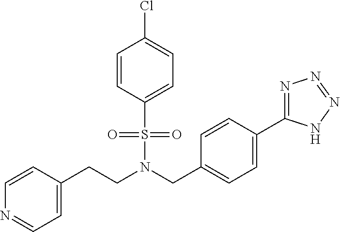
C1(CCN(CC2=CC=C(C3=NN=NN3)C=C2)S(=O)(=O)C2=CC=C(Cl)C=C2)=CC=NC=C1
